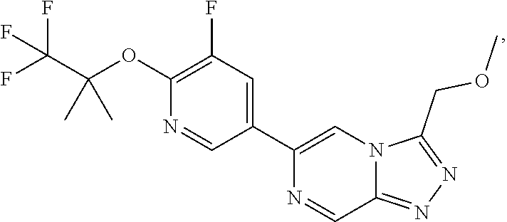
C1(OC(C(F)(F)F)(C)C)=C(F)C=C(C2=CN3C(=NN=C3COC)C=N2)C=N1
